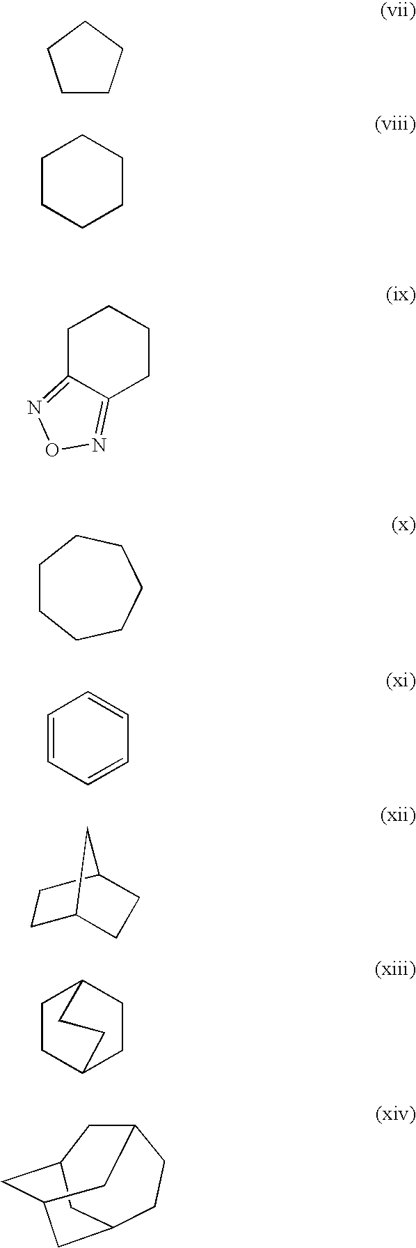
C1CC2CC3CC1CC(C3)C2.C1CCCC1.C1CCCCC1.C1CCCCCC1.C1=CC=CC=C1.C12CCC(CC1)C2.C1CC2CCC1CC2.C1C2=NON=C2CCC1
